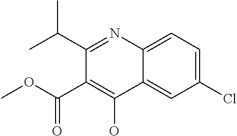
C1(C(C)C)=NC2=CC=C(Cl)C=C2C(O)=C1C(OC)=O
